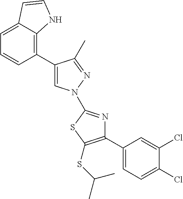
C1(C2=C3C(=CC=C2)C=CN3)=CN(C2=NC(C3=CC=C(Cl)C(Cl)=C3)=C(SC(C)C)S2)N=C1C
